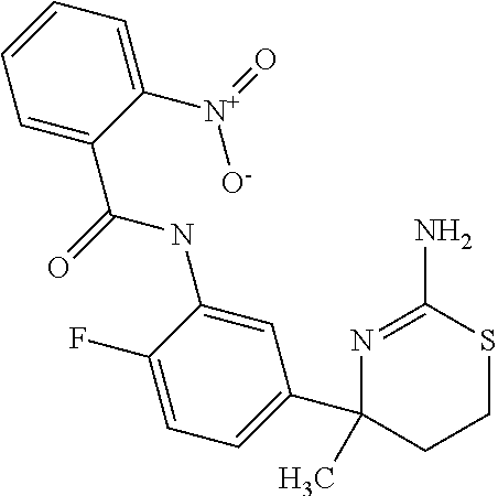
C1(C(NC2=CC(C3(C)CCSC(N)=N3)=CC=C2F)=O)=CC=CC=C1[N+](=O)[O-]
